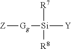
[Z][Gg][Si]([R7])([Y])[R8]
